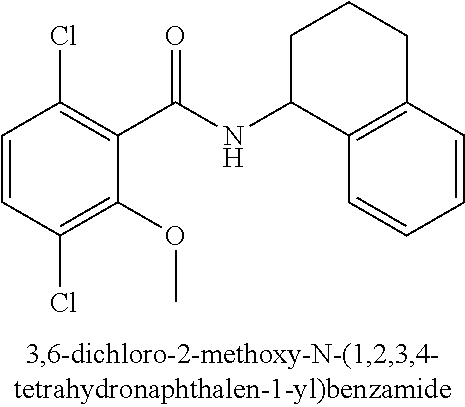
C1(C(NC2C3=C(CCC2)C=CC=C3)=O)=C(Cl)C=CC(Cl)=C1OC
